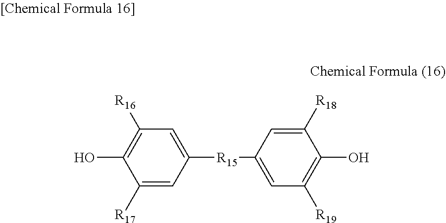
C1([R16])=C(O)C([R17])=CC([R15]C2=CC([R19])=C(O)C([R18])=C2)=C1
